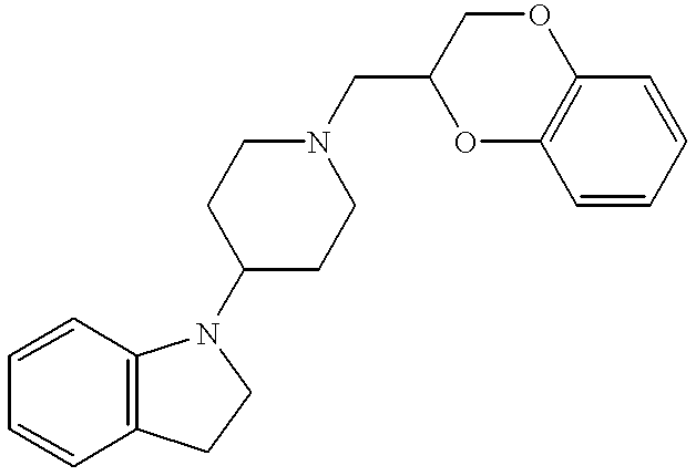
C1=CC2=C(C=C1)CCN2C1CCN(CC2OC3=C(OC2)C=CC=C3)CC1
